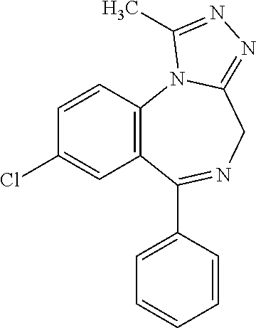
C12=C(C(C3=CC=CC=C3)=NCC3=NN=C(C)N13)C=C(Cl)C=C2
